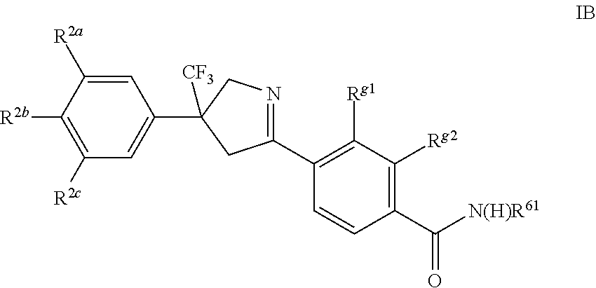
C1=C([R2a])C([R2b])=C([R2c])C=C1C1([CF3])CC(C2=C([Rg1])C([Rg2])=C(C([N(H)R61])=O)C=C2)=NC1
